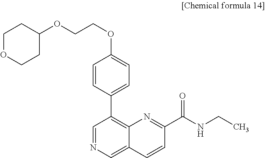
C1=NC=C2C(=C1C1=CC=C(OCCOC3CCOCC3)C=C1)N=C(C(NCC)=O)C=C2
